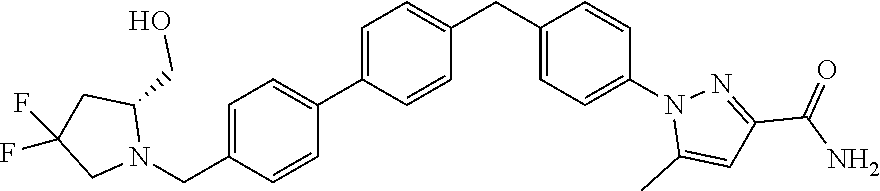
C1=CC(C2=CC=C(CN3C(CO)CC(F)(F)C3)C=C2)=CC=C1CC1=CC=C(N2C(C)=CC(C(N)=O)=N2)C=C1
